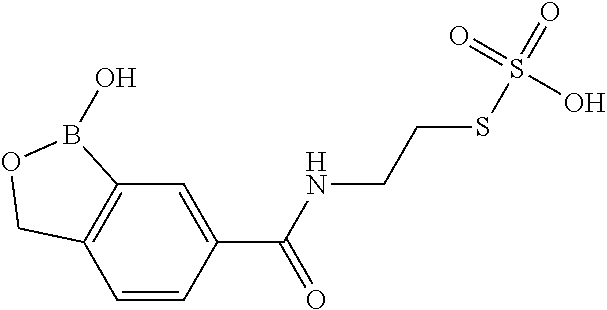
C12=C(C=CC(C(NCCSS(=O)(=O)O)=O)=C1)COB2O
